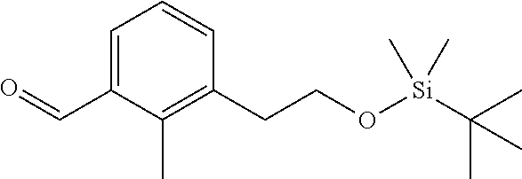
C1=C(C=O)C(C)=C(CCO[Si](C(C)(C)C)(C)C)C=C1
